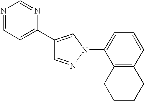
C1=NN(C2=CC=CC3=C2CCCC3)C=C1C1=CC=NC=N1
